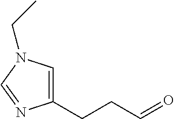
C1(CCC=O)=CN(CC)C=N1
